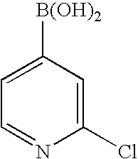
C1=C([B(OH)2])C=C(Cl)N=C1
